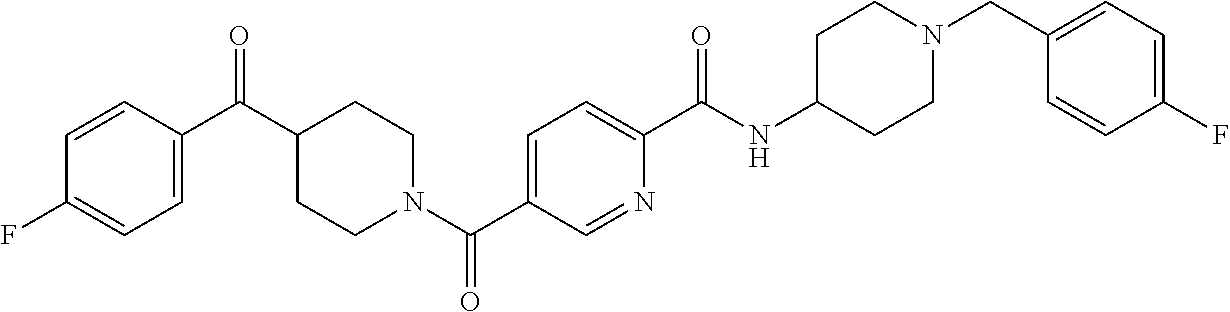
C1CN(C(C2=CC=C(C(NC3CCN(CC4=CC=C(F)C=C4)CC3)=O)N=C2)=O)CCC1C(C1=CC=C(F)C=C1)=O
